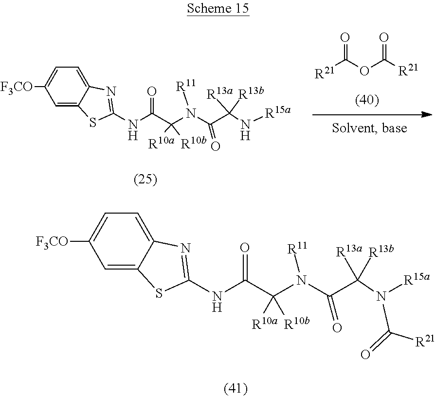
C1=C2C(=CC=C1[F3CO])N=C(NC(C(N([R11])C(C(N[R15a])([R13a])[R13b])=O)([R10a])[R10b])=O)S2.[R21]C(OC([R21])=O)=O.C1=C2C(=CC=C1[F3CO])N=C(NC(C(N([R11])C(C(N([R15a])C(=O)[R21])([R13a])[R13b])=O)([R10a])[R10b])=O)S2
